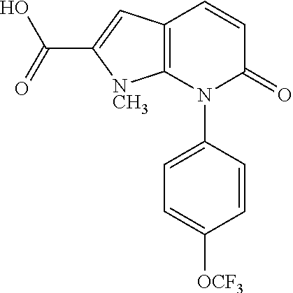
C1=CC(N2C(=O)C=CC3=C2[NCH3]C(C(O)=O)=C3)=CC=C1[OCF3]
